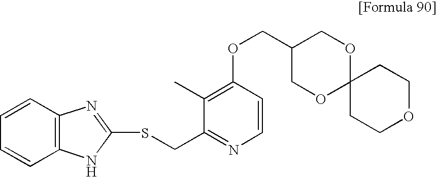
C1=CC2=C(C=C1)NC(SCC1=NC=CC(OCC3COC4(OC3)CCOCC4)=C1C)=N2
